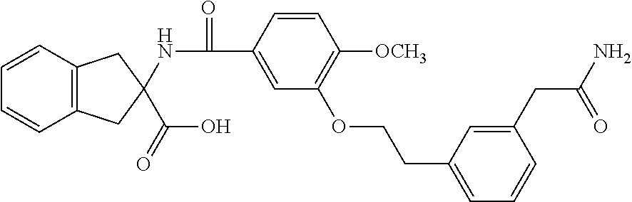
C12=C(C=CC=C1)CC(C(O)=O)(NC(=O)C1=CC(OCCC3=CC=CC(CC(N)=O)=C3)=C([OCH3])C=C1)C2
